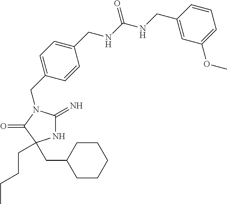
N1C(=N)N(CC2=CC=C(CNC(NCC3=CC(OC)=CC=C3)=O)C=C2)C(=O)C1(CC1CCCCC1)CCCC
